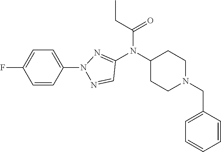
C1(N(C2=NN(C3=CC=C(F)C=C3)N=C2)C(CC)=O)CCN(CC2=CC=CC=C2)CC1
